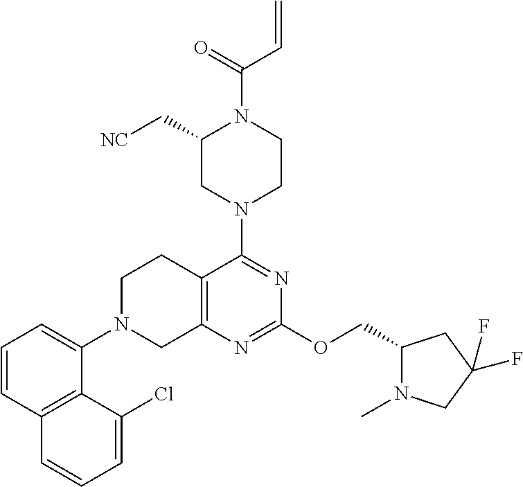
C1(C[NC])CN(C2=NC(OCC3N(C)CC(F)(F)C3)=NC3=C2CCN(C2=CC=CC4=C2C(Cl)=CC=C4)C3)CCN1C(=O)C=C
